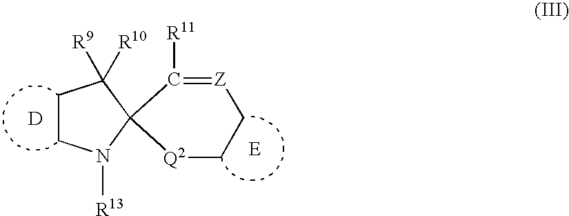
C1CN([R13])C2(C1([R9])[R10])[Q2]CC[Z]=C2[R11].[D]
